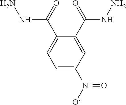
NNC(C1=CC=C([N+]([O-])=O)C=C1C(=O)NN)=O
